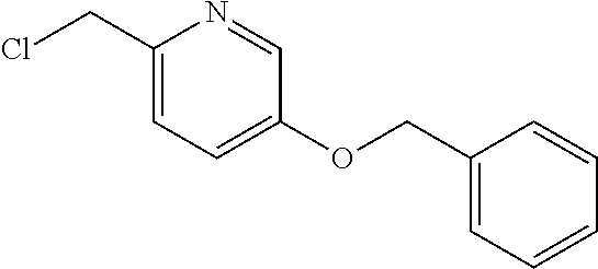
C1(CCl)=CC=C(OCC2=CC=CC=C2)C=N1
